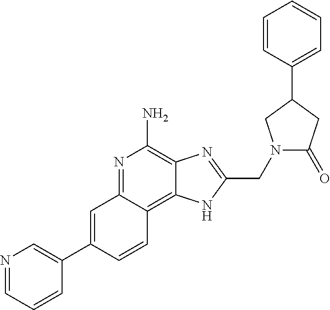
C1=C(C2=CN=CC=C2)C=CC2=C3C(=C(N)N=C12)N=C(CN1C(=O)CC(C2=CC=CC=C2)C1)N3
